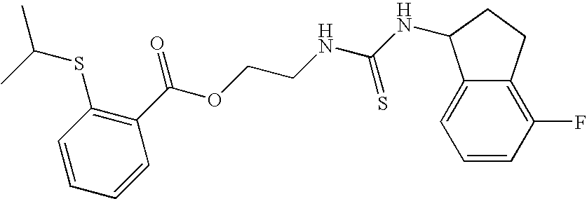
C1(SC(C)C)=C(C(OCCNC(NC2C3=CC=CC(F)=C3CC2)=S)=O)C=CC=C1
